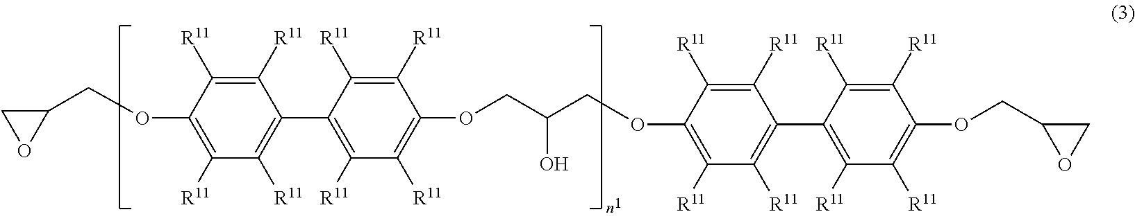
O(CC(O)COC1=C([R11])C([R11])=C(C2=C([R11])C([R11])=C(OCC3OC3)C([R11])=C2[R11])C([R11])=C1[R11])C1=C([R11])C([R11])=C(C2=C([R11])C([R11])=C(OCC3CO3)C([R11])=C2[R11])C([R11])=C1[R11]
